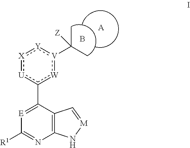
[X]1:[U]c(C2=[E]C([R1])=NC3=C2C=[M]N3)[W]:[V](C([Z])(C)C):[Y]:1.B.[A]
